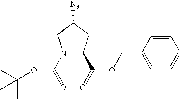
N1(C(=O)OC(C)(C)C)C(C(=O)OCC2=CC=CC=C2)CC([N3])C1
